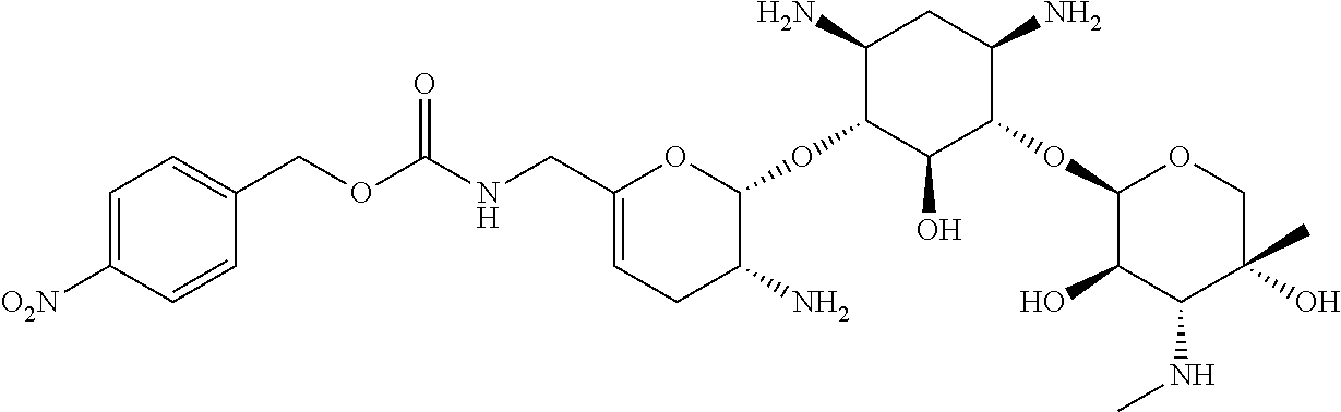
C1=C([O2N])C=CC(COC(NCC2=CCC(N)C(OC3C(N)CC(N)C(OC4C(O)C(NC)C(O)(C)CO4)C3O)O2)=O)=C1
